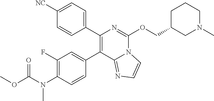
C1(C2=C(C3=CC(F)=C(N(C(OC)=O)C)C=C3)C3=NC=CN3C(OCC3CN(C)CCC3)=N2)=CC=C([NC])C=C1
